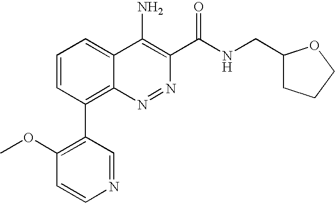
C1(C2=C3C(=CC=C2)C(N)=C(C(NCC2CCCO2)=O)N=N3)=C(OC)C=CN=C1
